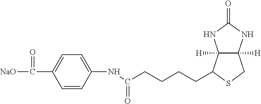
C12([H])C([H])(C(CCCCC(NC3=CC=C(C([NaO])=O)C=C3)=O)SC1)NC(=O)N2
